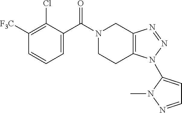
N1(C(C2=CC=CC([F3C])=C2Cl)=O)CCC2=C(C1)N=NN2C1=CC=NN1C
